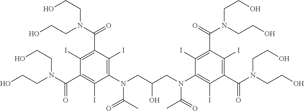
C1(I)=C(C(N(CCO)CCO)=O)C(I)=C(N(CC(CN(C2=C(I)C(C(N(CCO)CCO)=O)=C(I)C(C(=O)N(CCO)CCO)=C2I)C(=O)C)O)C(C)=O)C(I)=C1C(N(CCO)CCO)=O
